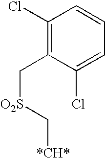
C1(Cl)=C(C[O2S]C[*CH*])C(Cl)=CC=C1
